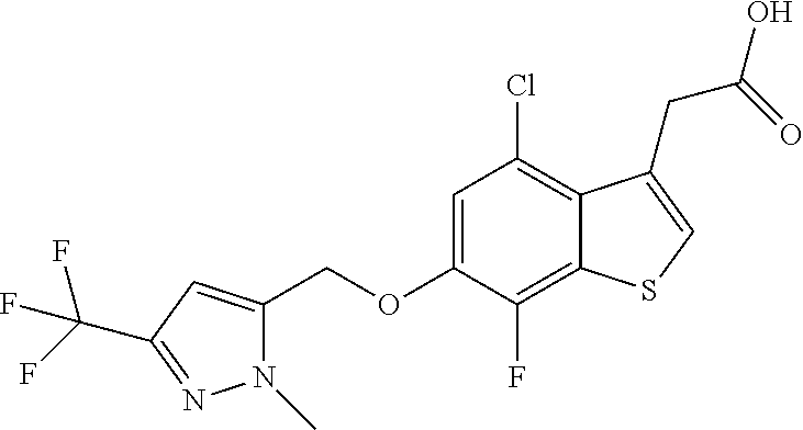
C(OC1=CC(Cl)=C2C(=C1F)SC=C2CC(O)=O)C1=CC(C(F)(F)F)=NN1C
